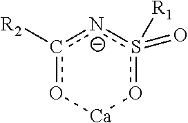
c1([R2])o[Ca]os(=O)([R1])[n-]1
